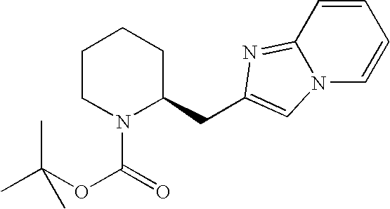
C1CN(C(=O)OC(C)(C)C)C(CC2=CN3C(=N2)C=CC=C3)CC1
